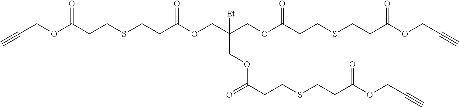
C(COC(CCSCCC(OCC(COC(CCSCCC(OCC#C)=O)=O)(COC(CCSCCC(OCC#C)=O)=O)[Et])=O)=O)#C
